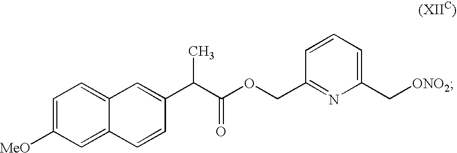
C1=C([MeO])C=C2C(=C1)C=C(C(C(OCC1=NC(C[ONO2])=CC=C1)=O)C)C=C2
